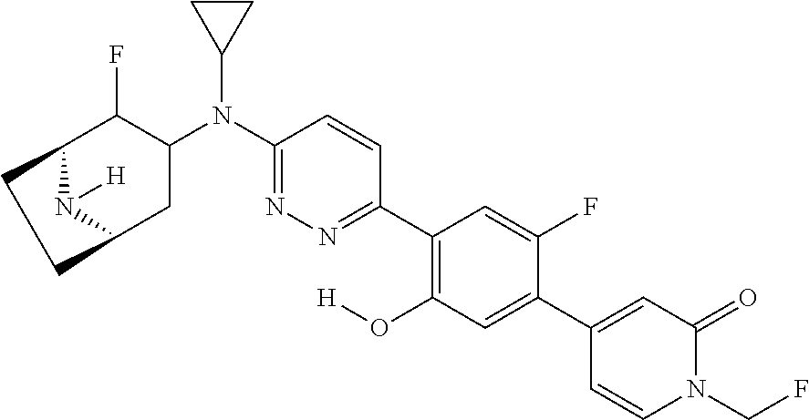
C1(C2=C(O[H])C=C(C3=CC(=O)N(CF)C=C3)C(F)=C2)=NN=C(N(C2C(F)C3N([H])C(C2)CC3)C2CC2)C=C1
